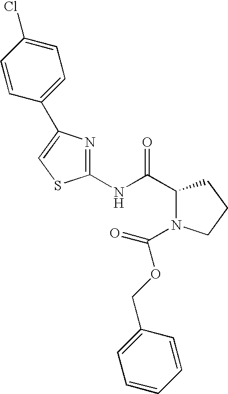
C1(C(NC2=NC(C3=CC=C(Cl)C=C3)=CS2)=O)N(C(OCC2=CC=CC=C2)=O)CCC1
